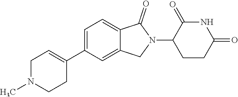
C1=C(C2=CCN(C)CC2)C=C2C(=C1)C(=O)N(C1CCC(=O)NC1=O)C2
